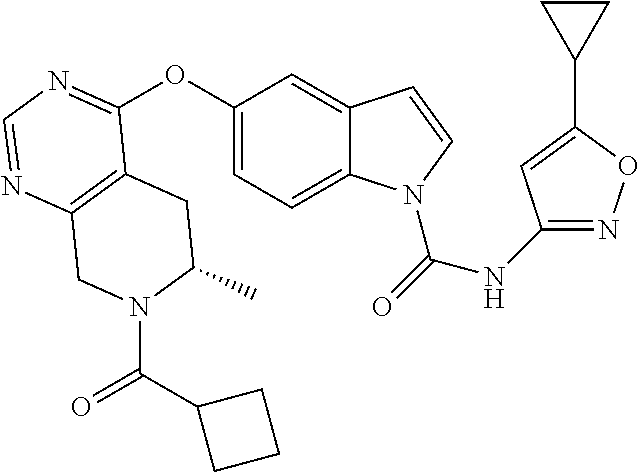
C12=C(N=CN=C1OC1=CC=C3C(=C1)C=CN3C(=O)NC1=NOC(C3CC3)=C1)CN(C(C1CCC1)=O)C(C)C2
